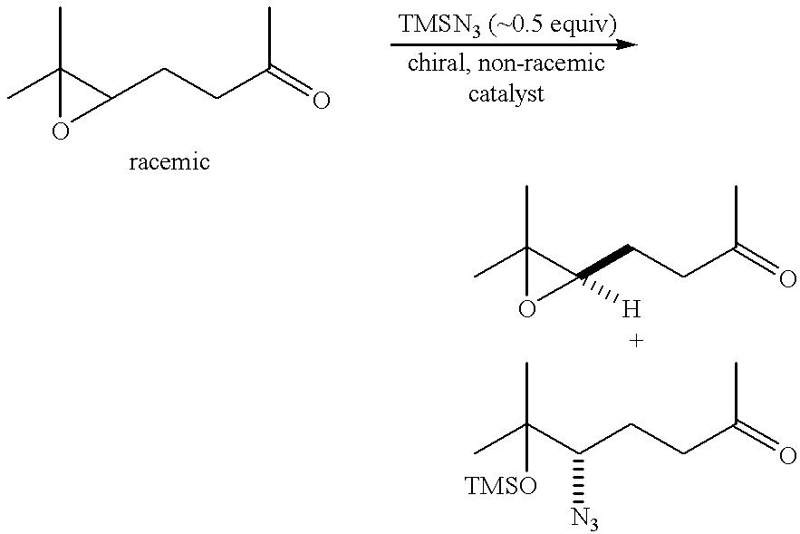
CC1(C)C(CCC(=O)C)O1.CC1(C)C(CCC(=O)C)([H])O1.CC(C(CCC(=O)C)[N3])(C)[TMSO]
